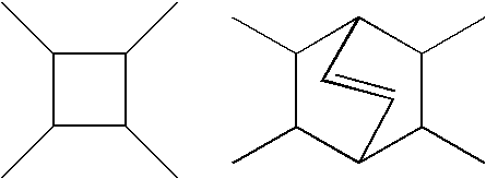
C1(C)C(C)C(C)C1C.C1(C)C(C)C2C(C)C(C)C1C=C2
